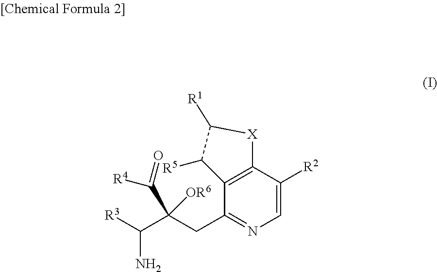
C1=C([R2])C2=C(C(CC(C([R3])N)(C([R4])=O)[OR6])=N1)C([R5])C([R1])[X]2
